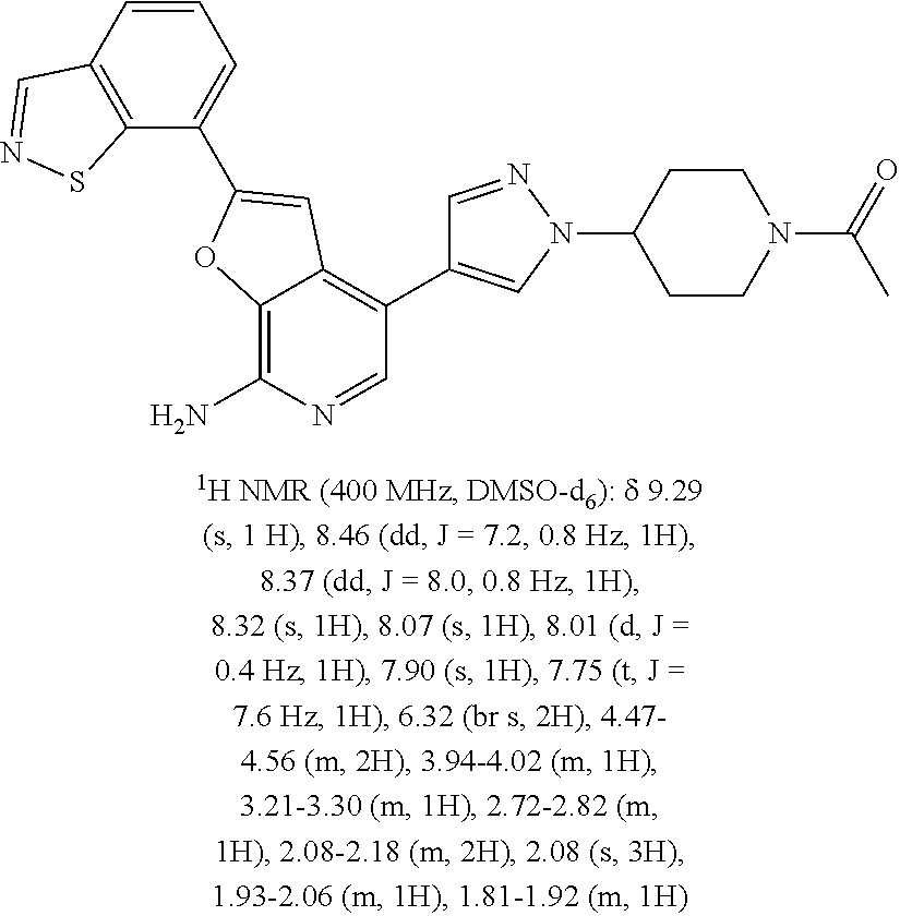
C1(C2=CC3=C(C4=CN(C5CCN(C(C)=O)CC5)N=C4)C=NC(N)=C3O2)=CC=CC2=C1SN=C2
